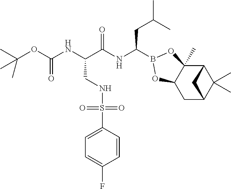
C1C2C(C)(C)C(C3(C)C1OB(C(NC(C(NC(OC(C)(C)C)=O)CNS(=O)(=O)C1=CC=C(F)C=C1)=O)CC(C)C)O3)C2
